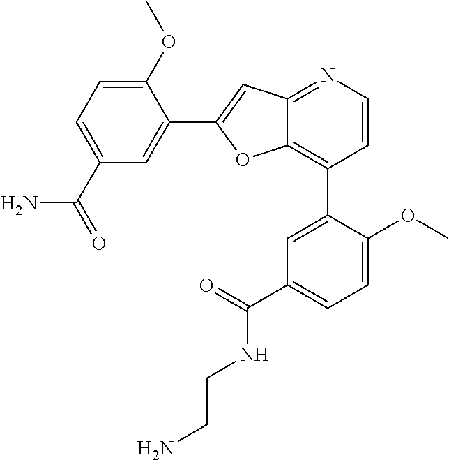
C1=CN=C2C(=C1C1=CC(C(NCCN)=O)=CC=C1OC)OC(C1=CC(C(N)=O)=CC=C1OC)=C2
